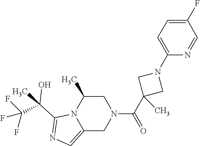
C1(C(C)(C(F)(F)F)O)=NC=C2N1C(C)CN(C(C1(C)CN(C3=CC=C(F)C=N3)C1)=O)C2
